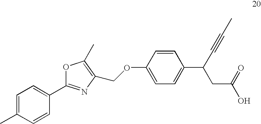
C1=C(C)C=CC(C2=NC(COC3=CC=C(C(C#CC)CC(O)=O)C=C3)=C(C)O2)=C1
